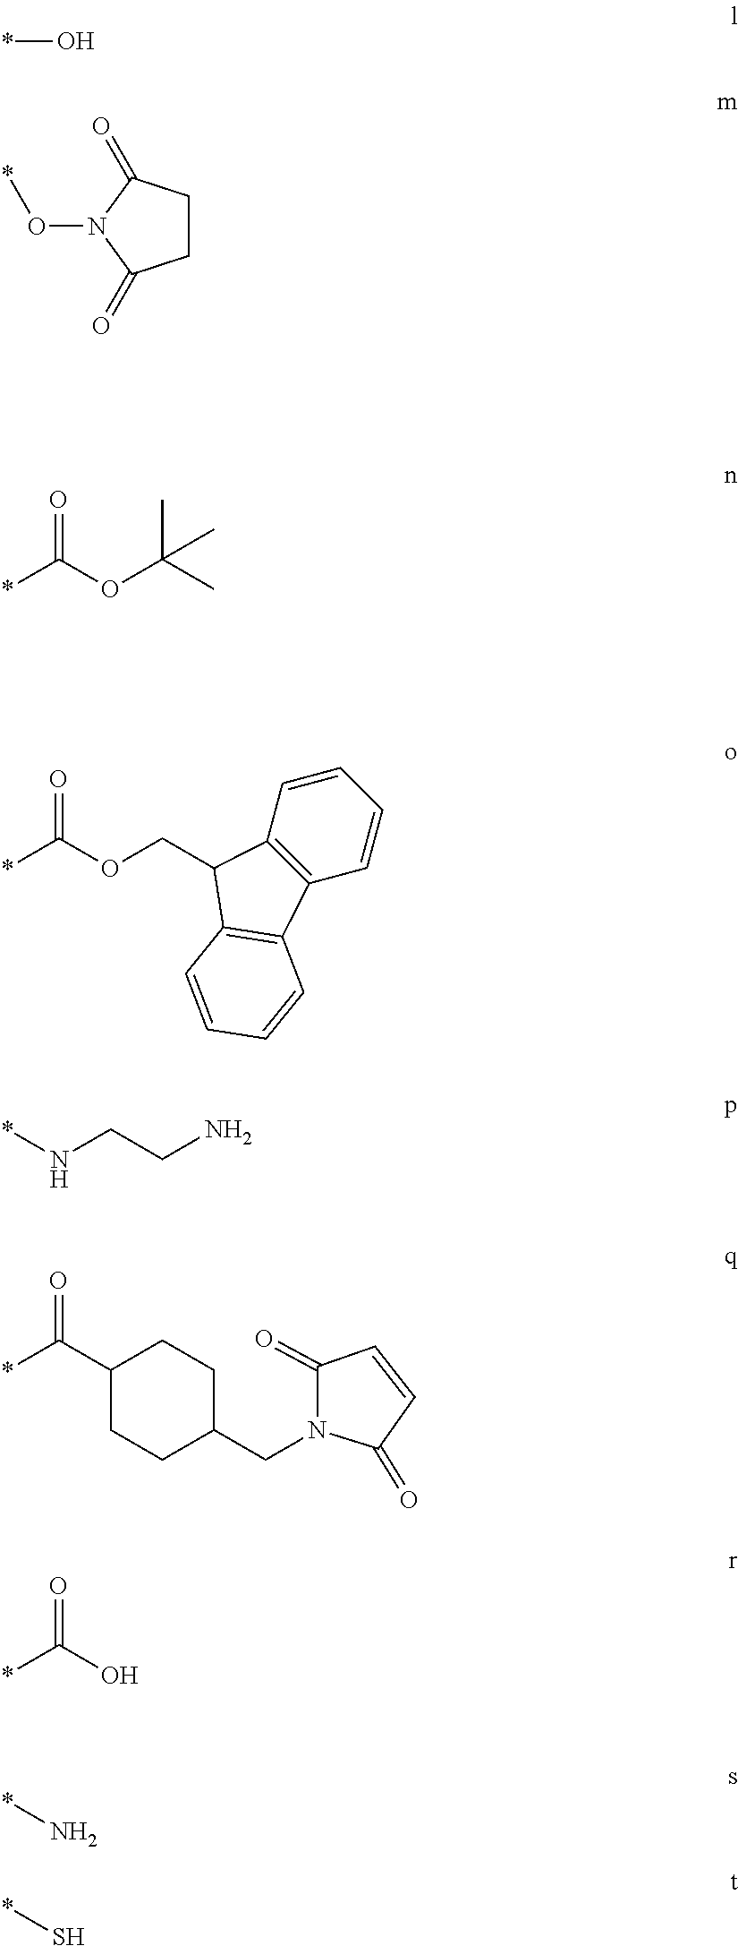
*O.O(N1C(=O)CCC1=O)*.*C(OC(C)(C)C)=O.*C(OCC1C2=C(C=CC=C2)C2=C1C=CC=C2)=O.*NCCN.*C(C1CCC(CN2C(=O)C=CC2=O)CC1)=O.*C(O)=O.N*.S*
